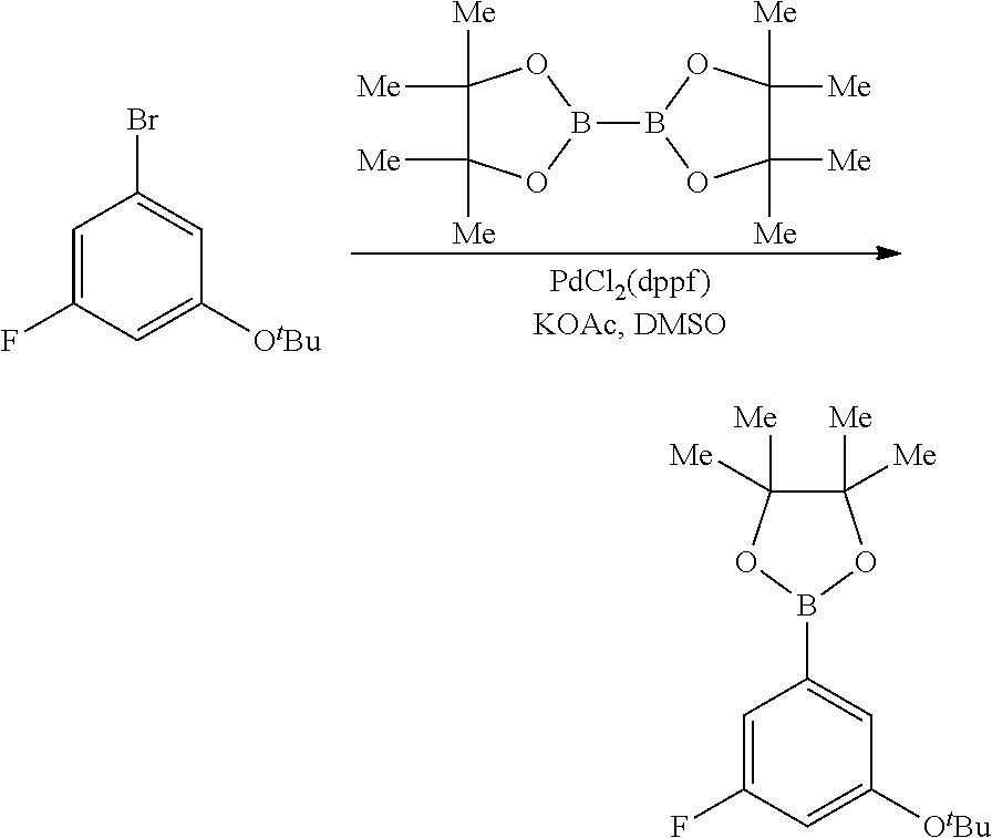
B1(B2OC([Me])([Me])C([Me])([Me])O2)OC([Me])([Me])C([Me])([Me])O1.C1=C(F)C=C([OtBu])C=C1Br.C1=C(F)C=C([OtBu])C=C1B1OC([Me])([Me])C([Me])([Me])O1
